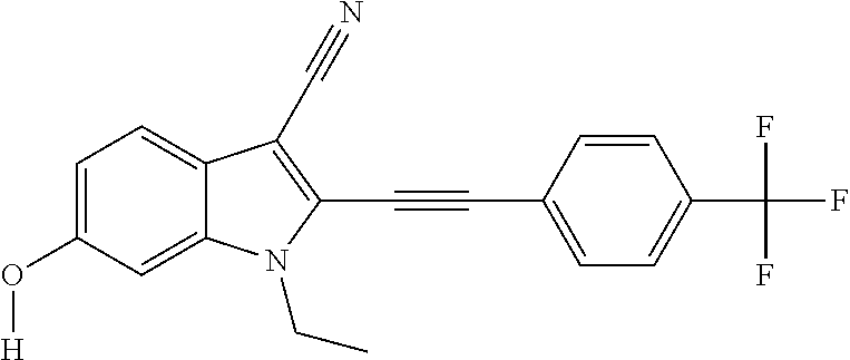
C1=C(O[H])C=C2C(=C1)C(C#N)=C(C#CC1=CC=C(C(F)(F)F)C=C1)N2CC
